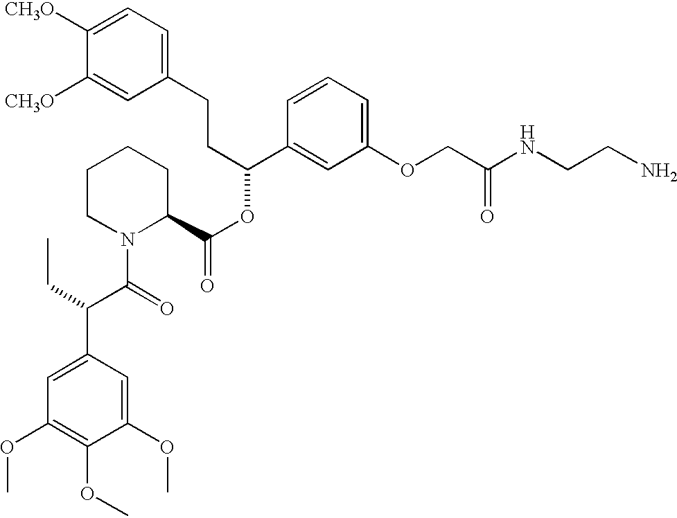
C1CN(C(C(C2=CC(OC)=C(OC)C(OC)=C2)CC)=O)C(C(OC(CCC2=CC=C([CH3O])C([CH3O])=C2)C2=CC(OCC(NCCN)=O)=CC=C2)=O)CC1
